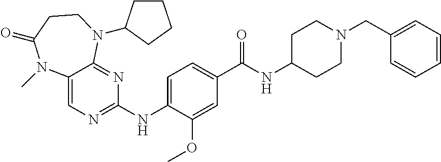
C1(NC2=CC=C(C(NC3CCN(CC4=CC=CC=C4)CC3)=O)C=C2OC)=NC=C2C(=N1)N(C1CCCC1)CCC(=O)N2C
